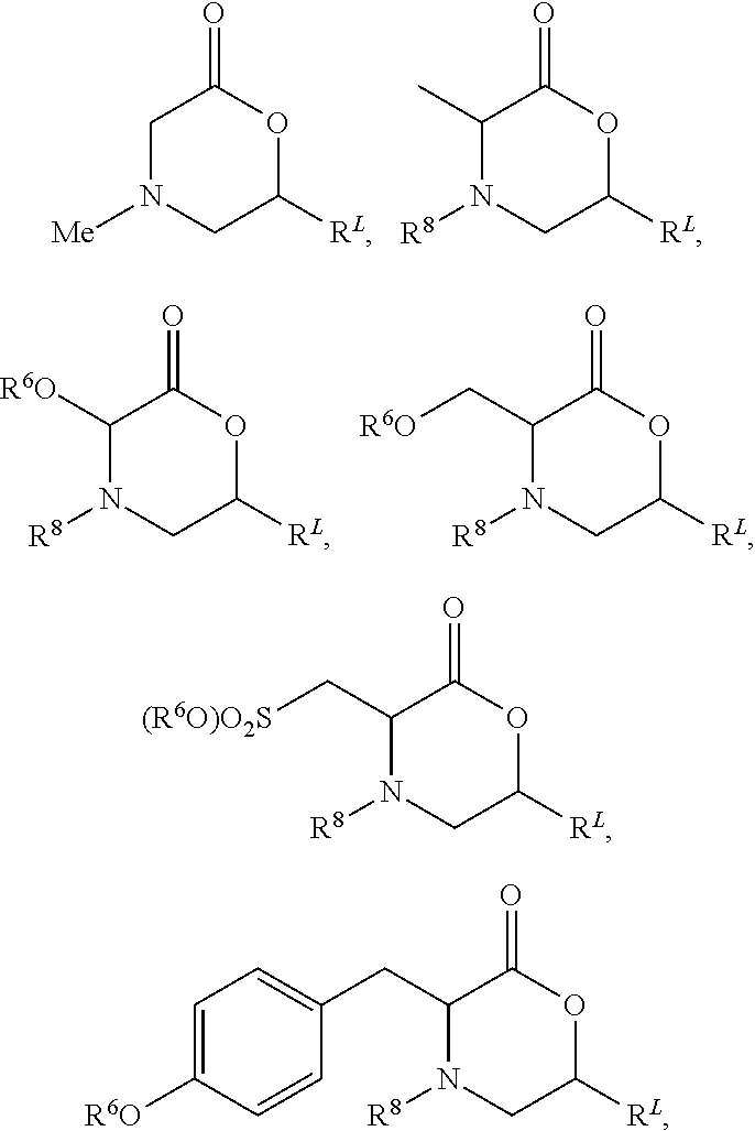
C1N([Me])CC([RL])OC1=O.C1(C)N([R8])CC([RL])OC1=O.C1([R6O])N([R8])CC([RL])OC1=O.C1(C[R6O])N([R8])CC([RL])OC1=O.C1(C[(R6O)O2S])N([R8])CC([RL])OC1=O.C1(CC2=CC=C([R6O])C=C2)N([R8])CC([RL])OC1=O
